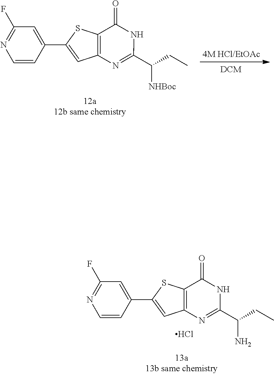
C12=C(SC(C3=CC(F)=NC=C3)=C1)C(=O)NC(C([NHBoc])CC)=N2.C12=C(SC(C3=CC(F)=NC=C3)=C1)C(=O)NC(C(N)CC)=N2.Cl
